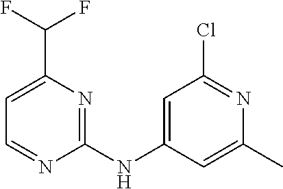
C1=C(C(F)F)N=C(NC2=CC(Cl)=NC(C)=C2)N=C1
